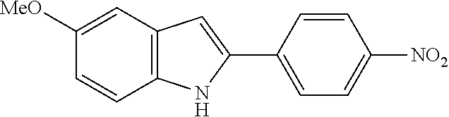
C12=C(C=C([MeO])C=C1)C=C(C1=CC=C([NO2])C=C1)N2
